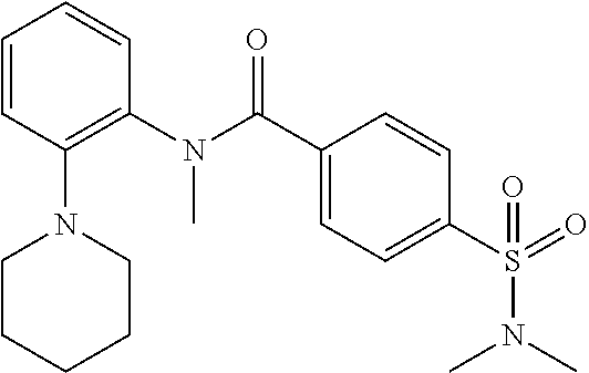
C1=CC(N2CCCCC2)=C(N(C(C2=CC=C(S(=O)(N(C)C)=O)C=C2)=O)C)C=C1
